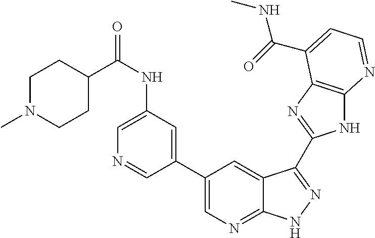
C1(C2=CN=C3C(=C2)C(C2=NC4=C(N2)N=CC=C4C(=O)NC)=NN3)=CC(NC(C2CCN(C)CC2)=O)=CN=C1
